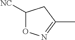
C1([NC])ON=C(C)C1
